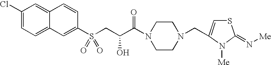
C1(Cl)=CC=C2C=C(S(CC(C(N3CCN(CC4=CSC(=N[Me])N4[Me])CC3)=O)O)(=O)=O)C=CC2=C1
